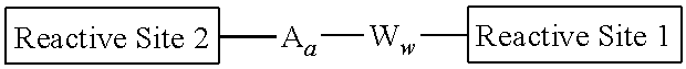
[Reactive Site 2].[Reactive Site 1].[Aa]([Ww]C)C
